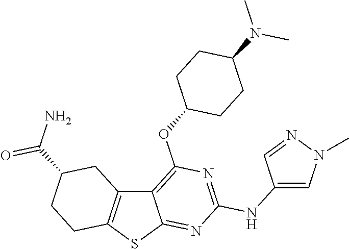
C12=C(SC3=NC(NC4=CN(C)N=C4)=NC(OC4CCC(N(C)C)CC4)=C13)CCC(C(N)=O)C2
